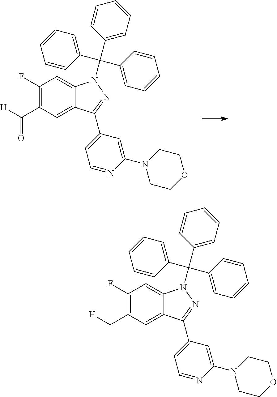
C1(F)=C(C([H])=O)C=C2C(=C1)N(C(C1=CC=CC=C1)(C1=CC=CC=C1)C1=CC=CC=C1)N=C2C1=CC=NC(N2CCOCC2)=C1.C1(F)=C(C[H])C=C2C(=C1)N(C(C1=CC=CC=C1)(C1=CC=CC=C1)C1=CC=CC=C1)N=C2C1=CC=NC(N2CCOCC2)=C1
